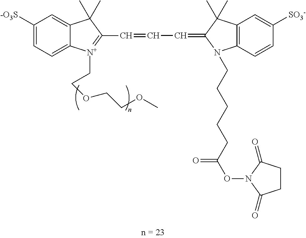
C1([-O3S])=CC=C2C(=C1)C(C)(C)C(C=CC=C1N(CCCCCC(ON3C(=O)CCC3=O)=O)C3=C(C=C([SO3-])C=C3)C1(C)C)=[N+]2CCOCCOC
